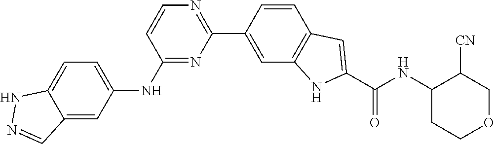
N1=C(NC2=CC=C3NN=CC3=C2)C=CN=C1C1=CC2=C(C=C1)C=C(C(=O)NC1CCOCC1[CN])N2
